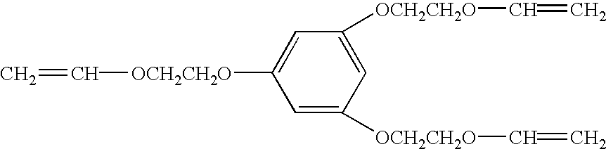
C=C[OCH2CH2O]C1=CC([OCH2CH2O]C=C)=CC([OCH2CH2O]C=C)=C1
